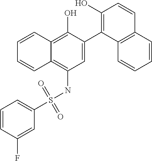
C1=C(C2=C(O)C=CC3=C2C=CC=C3)C(O)=C2C(=C1NS(C1=CC=CC(F)=C1)(=O)=O)C=CC=C2
